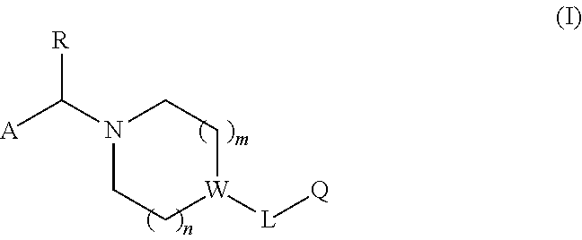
N1(C([R])[A])CC[W]([L][Q])CC1
